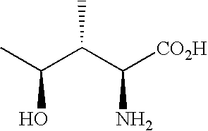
CC(C(C([CO2H])N)C)O
